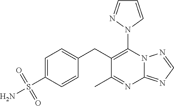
N12C(=NC=N1)N=C(C)C(CC1=CC=C(S(N)(=O)=O)C=C1)=C2N1C=CC=N1
